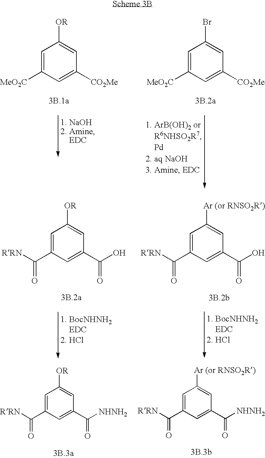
C1=C([MeO2C])C=C([CO2Me])C=C1[OR].C1=C([MeO2C])C=C([CO2Me])C=C1Br.C1=C(C([RRN])=O)C=C(C(O)=O)C=C1[OR].C1=C(C([RRN])=O)C=C(C(O)=O)C=C1[Ar (or RNSO2R)].C1=C(C([RRN])=O)C=C(C([NHNH2])=O)C=C1[OR].C1=C(C([RRN])=O)C=C(C([NHNH2])=O)C=C1[Ar (or RNSO2R)]
